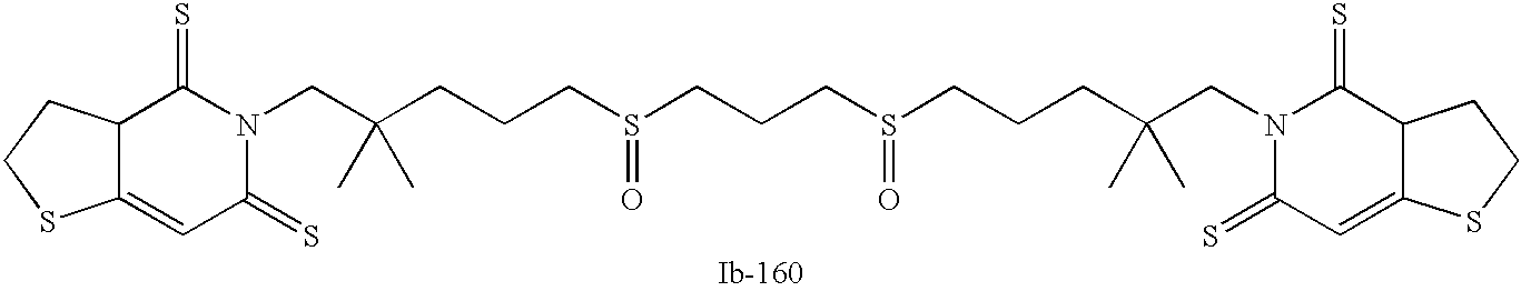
C(CS(=O)CCCS(=O)CCCC(CN1C(=S)C=C2C(C1=S)CCS2)(C)C)CC(CN1C(=S)C2C(=CC1=S)SCC2)(C)C
